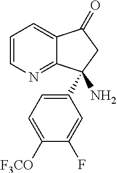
NC1(C2=CC=C([F3CO])C(F)=C2)C2=NC=CC=C2C(=O)C1
